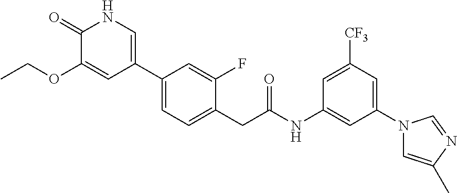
C1(C2=CNC(=O)C(OCC)=C2)=CC=C(CC(NC2=CC(N3C=C(C)N=C3)=CC([CF3])=C2)=O)C(F)=C1
